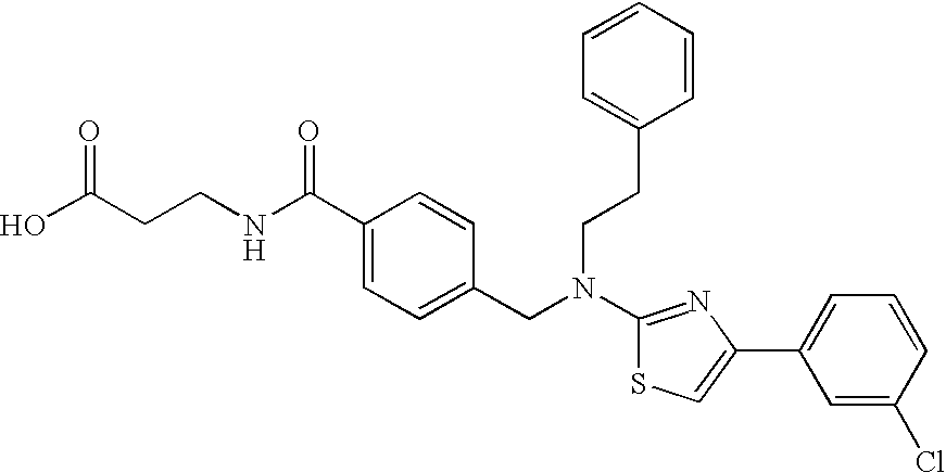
N(C1=NC(C2=CC=CC(Cl)=C2)=CS1)(CC1=CC=C(C(NCCC(O)=O)=O)C=C1)CCC1=CC=CC=C1
